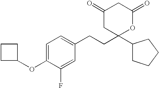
C1(=O)CC(CCC2=CC=C(OC3CCC3)C(F)=C2)(C2CCCC2)OC(=O)C1
